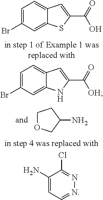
C1OCC(N)C1.C1=C(Br)C=C2C(=C1)C=C(C(=O)O)S2.C1=C(Br)C=C2C(=C1)C=C(C(=O)[OH])N2.C1(N)=CC=NN=C1Cl
